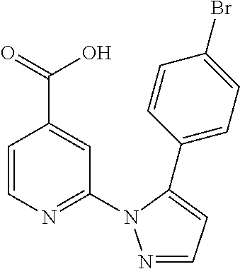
C1=CN=C(N2N=CC=C2C2=CC=C(Br)C=C2)C=C1C(O)=O
